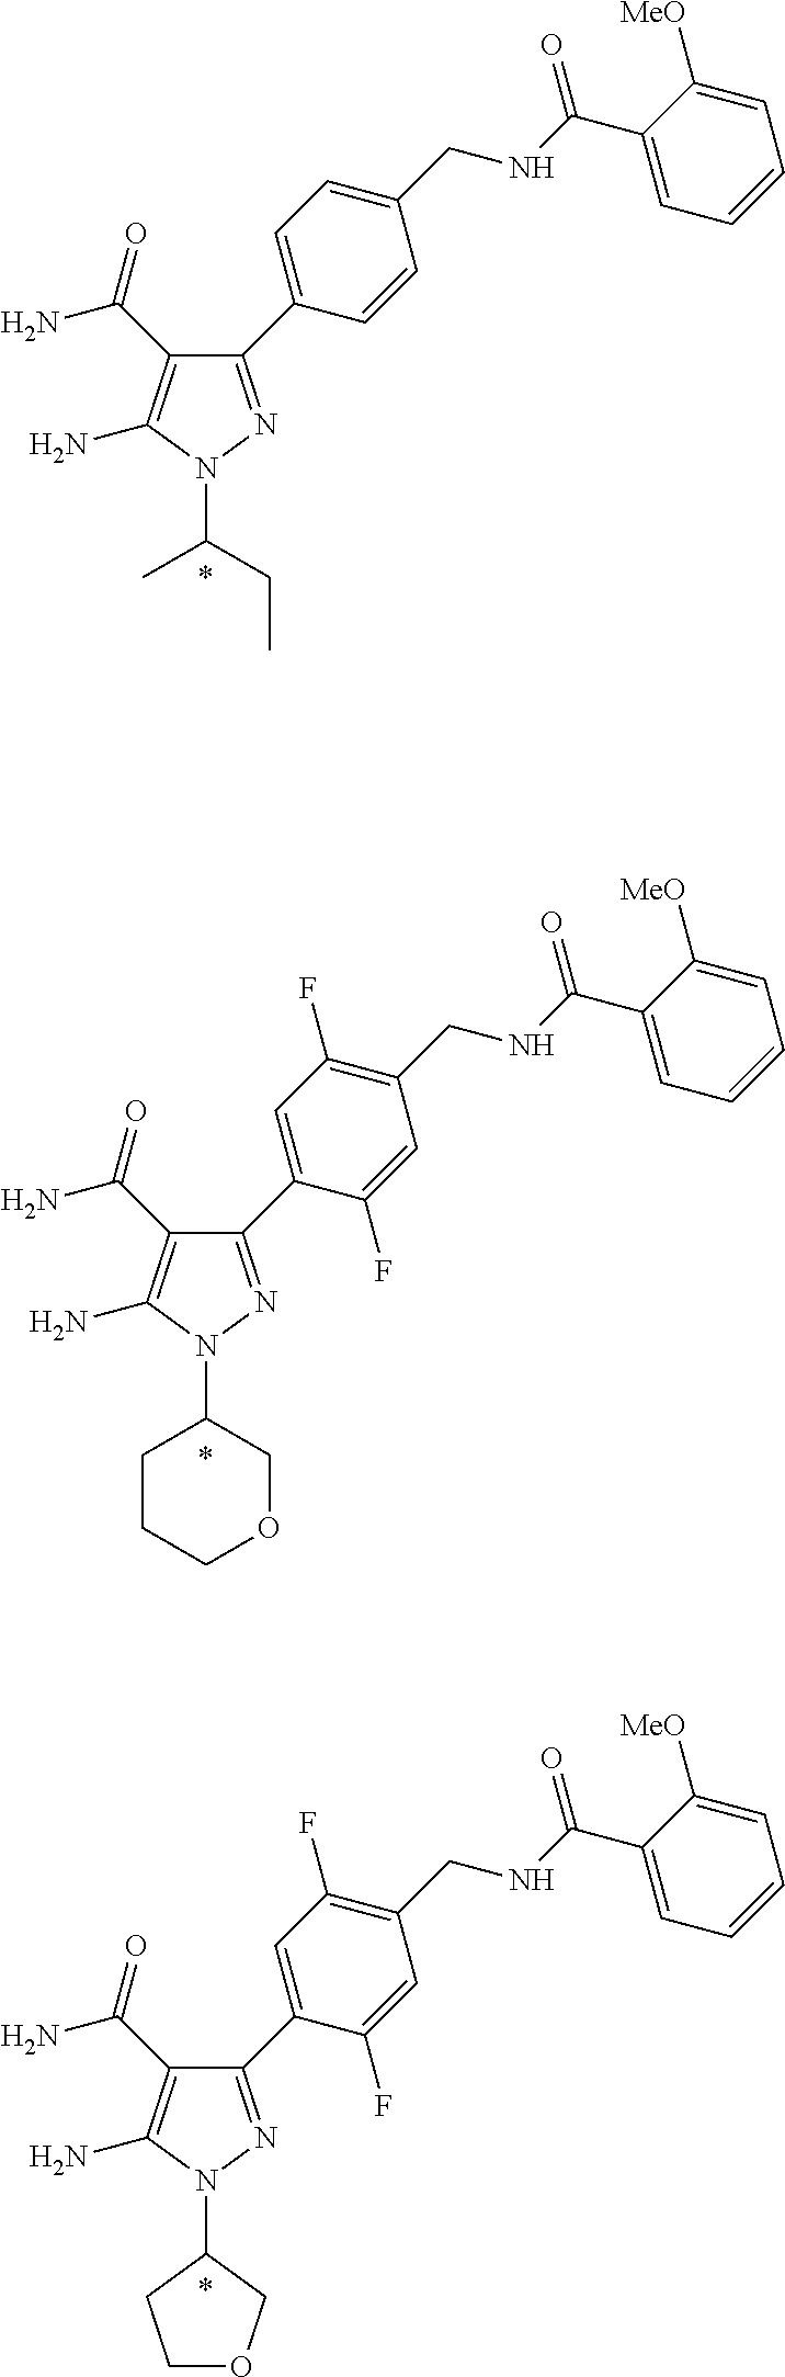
N1(C(C)CC)N=C(C2=CC=C(CNC(C3=CC=CC=C3[MeO])=O)C=C2)C(C(N)=O)=C1N.N1(C2CCCOC2)N=C(C2=CC(F)=C(CNC(C3=CC=CC=C3[MeO])=O)C=C2F)C(C(N)=O)=C1N.N1(C2CCOC2)N=C(C2=CC(F)=C(CNC(C3=CC=CC=C3[MeO])=O)C=C2F)C(C(N)=O)=C1N
